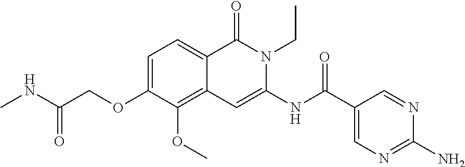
C1=C(OCC(NC)=O)C(OC)=C2C(=C1)C(=O)N(CC)C(NC(=O)C1=CN=C(N)N=C1)=C2
